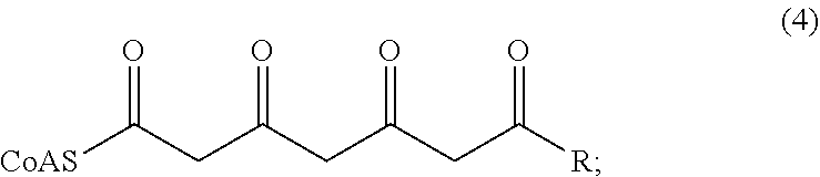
[CoAS]C(CC(CC(=O)CC([R])=O)=O)=O
